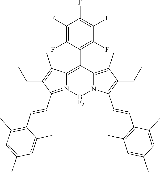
C1(F)=C(F)C(C2=C3N(=C(C=CC4=C(C)C=C(C)C=C4C)C(CC)=C3C)[BF2]N3C2=C(C)C(CC)=C3C=CC2=C(C)C=C(C)C=C2C)=C(F)C(F)=C1F
